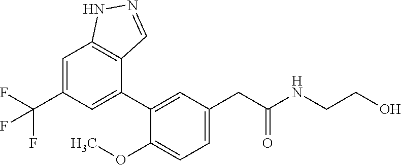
C1=C(C(F)(F)F)C=C(C2=CC(CC(NCCO)=O)=CC=C2OC)C2=C1NN=C2
